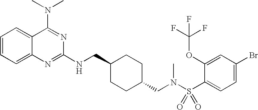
C1=CC=C2C(=C1)C(N(C)C)=NC(NCC1CCC(CN(S(C3=CC=C(Br)C=C3OC(F)(F)F)(=O)=O)C)CC1)=N2
